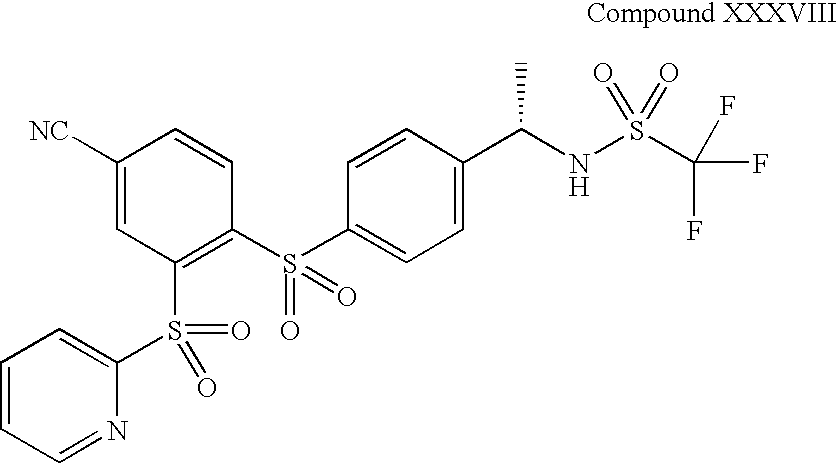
C1([NC])=CC(S(C2=CC=CC=N2)(=O)=O)=C(S(C2=CC=C(C(NS(C(F)(F)F)(=O)=O)C)C=C2)(=O)=O)C=C1
